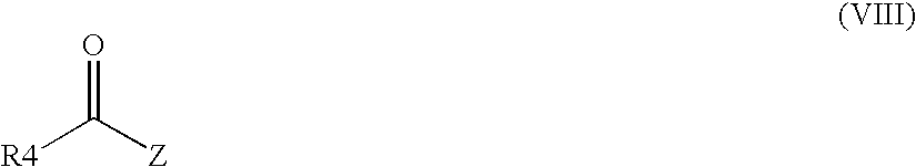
[R4]C([Z])=O
